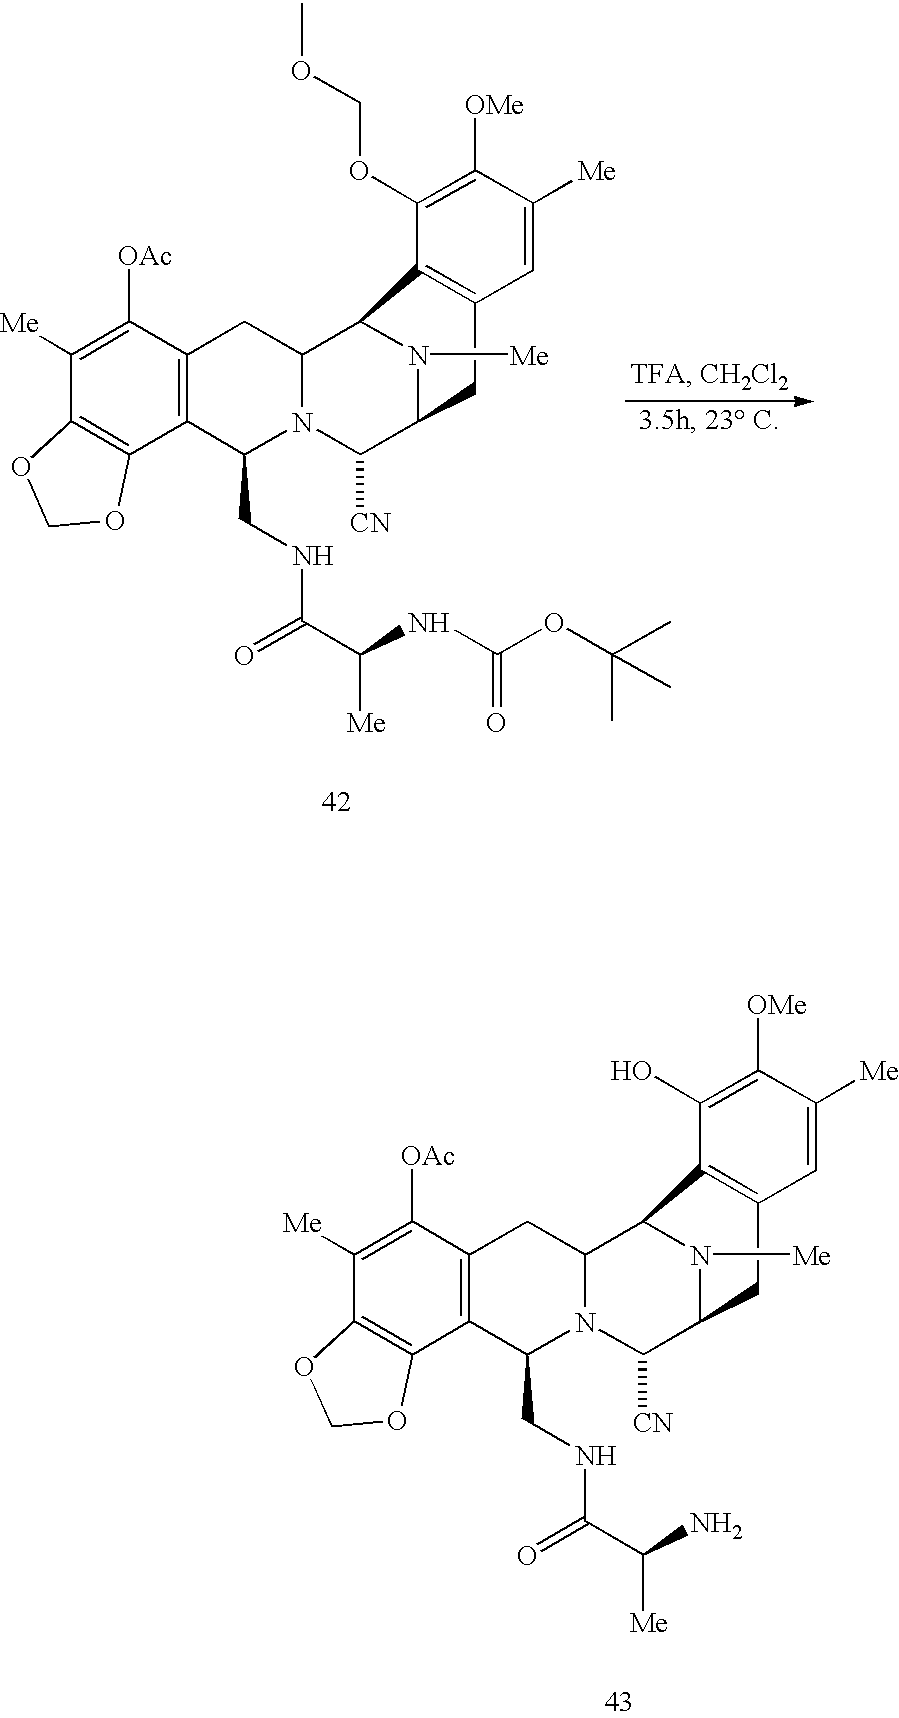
C1([Me])=C([OAc])C2=C(C3=C1OCO3)C(CNC(=O)C(N)[Me])N1C(C3N([Me])C(C1[CN])CC1=C3C(O)=C([OMe])C([Me])=C1)C2.C1([Me])=C([OAc])C2=C(C3=C1OCO3)C(CNC(=O)C(NC(OC(C)(C)C)=O)[Me])N1C(C3N([Me])C(C1[CN])CC1=C3C(OCOC)=C([OMe])C([Me])=C1)C2
